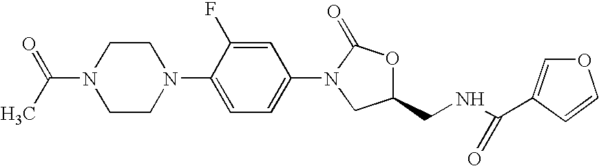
C1CN(C(=O)C)CCN1C1=CC=C(N2C(=O)OC(CNC(=O)C3=COC=C3)C2)C=C1F
